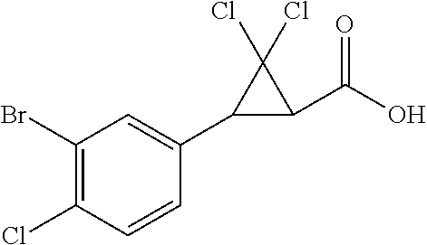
C1(Cl)=C(Br)C=C(C2C(C(O)=O)C2(Cl)Cl)C=C1
